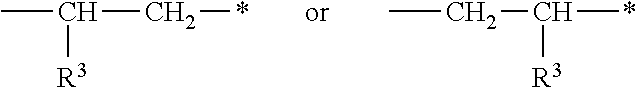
CC([R3])C*.CCC([R3])*
